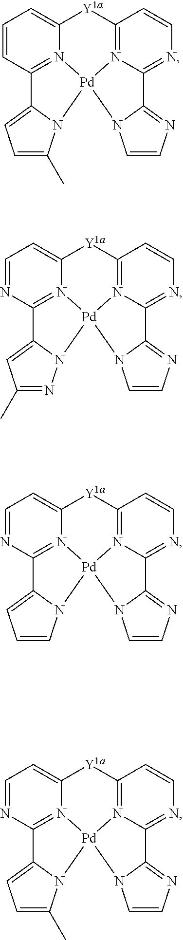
C1=CC2=N3C(=C1)[Y1a]C1=N4C(=NC=C1)C1=NC=CN1[Pd]34N1C2=CC=C1C.C1=NC2=N3C(=C1)[Y1a]C1=N4C(=NC=C1)C1=NC=CN1[Pd]34N1C2=CC(C)=N1.C1=NC2=N3C(=C1)[Y1a]C1=N4C(=NC=C1)C1=NC=CN1[Pd]34N1C2=CC=C1.C1=NC2=N3C(=C1)[Y1a]C1=N4C(=NC=C1)C1=NC=CN1[Pd]34N1C2=CC=C1C
